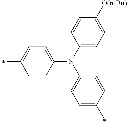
C1(C)=CC=C(N(C2=CC=C(C)C=C2)C2=CC=C([O(n-Bu)])C=C2)C=C1
